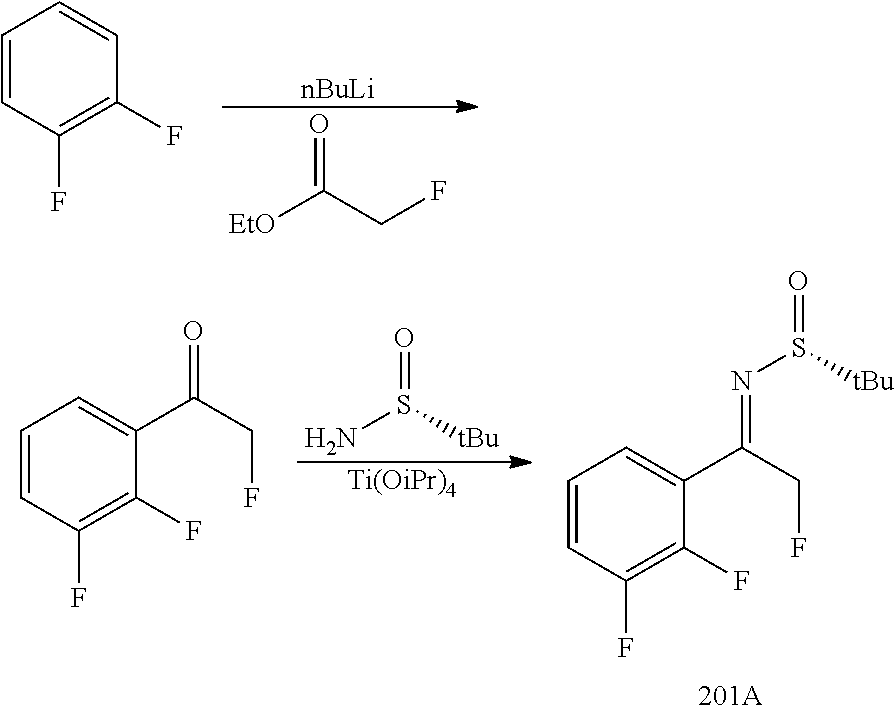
[nBuLi].O=C(CF)[EtO].C1=CC(F)=C(F)C=C1.[Ti(OiPr)4].O=S([tBu])N.C1=CC(F)=C(F)C(C(CF)=O)=C1.C1=CC(F)=C(F)C(C(CF)=NS(=O)[tBu])=C1
